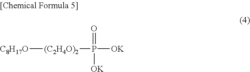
[C8H17O][(C2H4O)2]P(=O)([OK])[OK]
